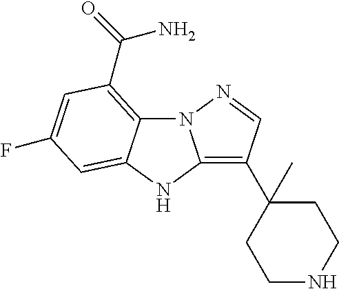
N12C3=C(C(=O)N)C=C(F)C=C3NC1=C(C1(C)CCNCC1)C=N2
